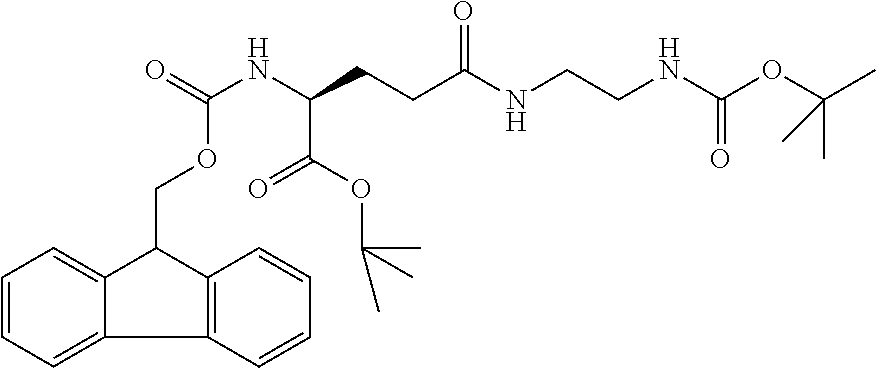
C1=CC=C2C(=C1)C(COC(NC(CCC(NCCNC(OC(C)(C)C)=O)=O)C(OC(C)(C)C)=O)=O)C1=C2C=CC=C1
